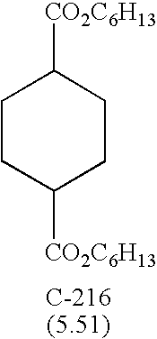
C1CC([CO2C6H13])CCC1[CO2C6H13]
